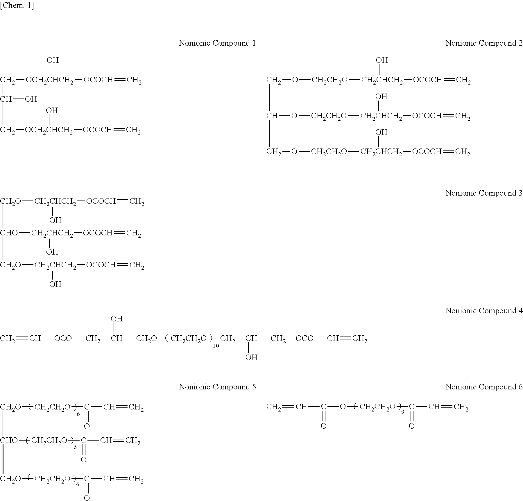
[CH2O]([CH2CH2O]C(C=C)=O)[CHO]([CH2CH2O]C(C=C)=O)[CH2O][CH2CH2O]C(C=C)=O.C=C[OCO]CC([CH2O][CH2CH2O]CC(C[OCO]C=C)O)O.C=CC(O[CH2CH2O]C(C=C)=O)=O.C([OCH2CHCH2](O)[OCOCH]=C)C(C[OCH2CHCH2]([OCOCH]=C)O)O.C(O[CH2CH2O][CH2CHCH2]([OCOCH]=C)O)C(O[CH2CH2O][CH2CHCH2]([OCOCH]=C)O)CO[CH2CH2O][CH2CHCH2]([OCOCH]=C)O.[CH2O]([CH2CHCH2]([OCOCH]=C)O)[CHO]([CH2O][CH2CHCH2]([OCOCH]=C)O)[CH2CHCH2]([OCOCH]=C)O
